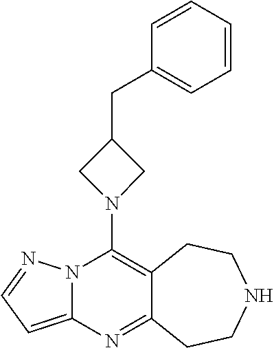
N12C(=CC=N1)N=C1C(=C2N2CC(CC3=CC=CC=C3)C2)CCNCC1
